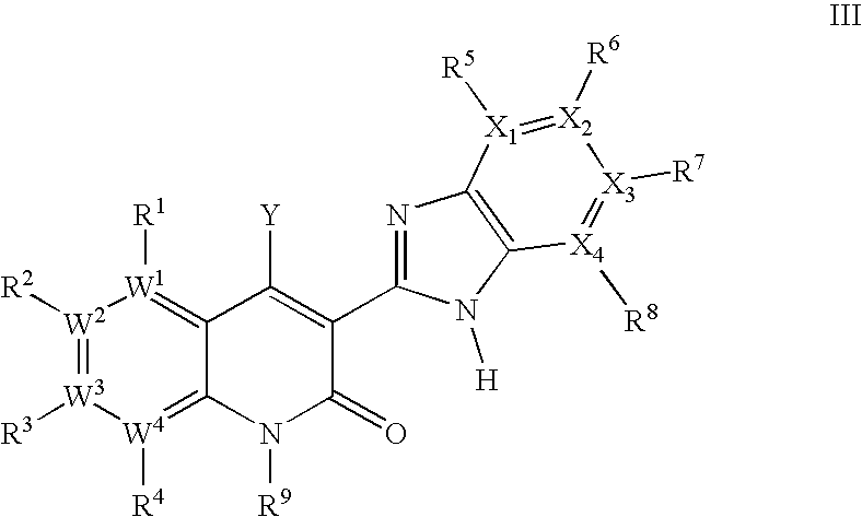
[W2]1([R2])=[W3]([R3])[W4]([R4])=C2C(=[W1]1[R1])C([Y])=C(C1=NC3=C([X4]([R8])=[X3]([R7])[X2]([R6])=[X1]3[R5])N1[H])C(=O)N2[R9]
